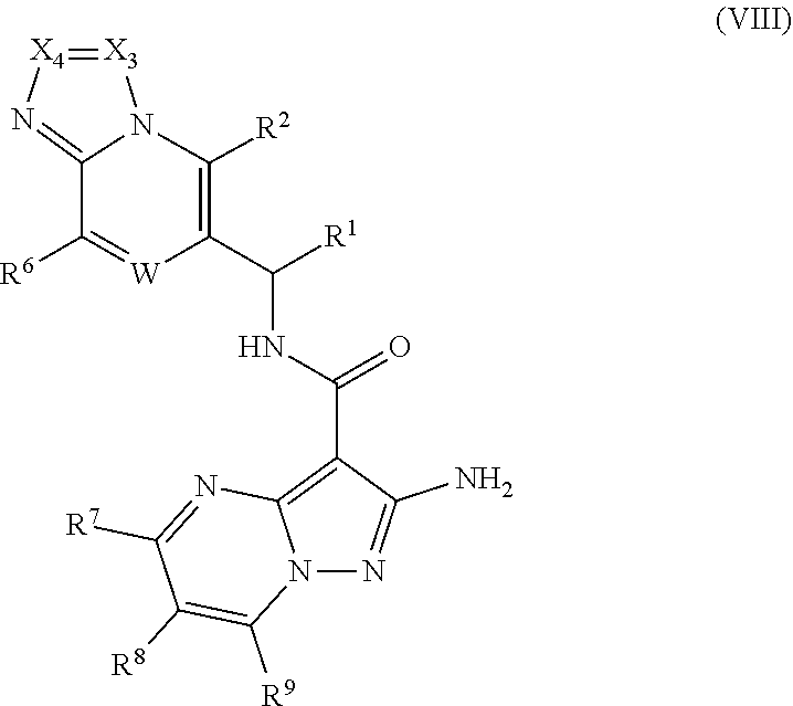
C1(C(NC(C2=C3N(N=C2N)C([R9])=C([R8])C([R7])=N3)=O)[R1])=C([R2])N2[X3]=[X4]N=C2C([R6])=[W]1
